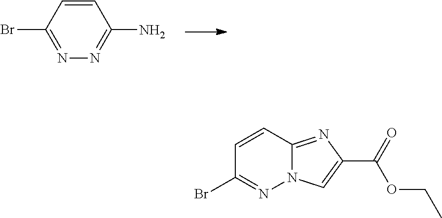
NC1=NN=C(Br)C=C1.C1=CC2=NC(C(=O)OCC)=CN2N=C1Br
